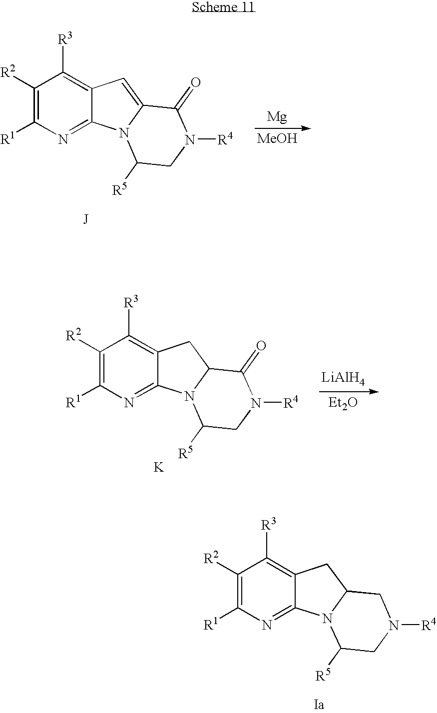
C1([R2])=C([R1])N=C2C(=C1[R3])CC1N2C([R5])CN([R4])C1.C1([R2])=C([R1])N=C2C(=C1[R3])C=C1N2C([R5])CN([R4])C1=O.[J].[Mg].[MeOH].C1([R2])=C([R1])N=C2C(=C1[R3])CC1N2C([R5])CN([R4])C1=O.[K].[LiAlH4].[Et2O]
